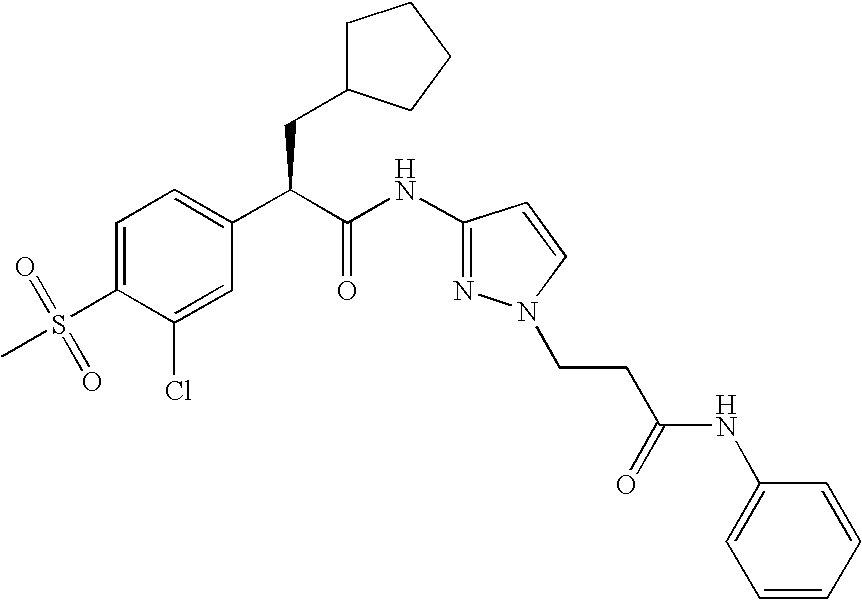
C1=C(S(=O)(C)=O)C(Cl)=CC(C(C(NC2=NN(CCC(NC3=CC=CC=C3)=O)C=C2)=O)CC2CCCC2)=C1
